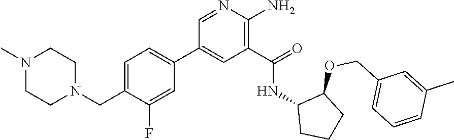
C1=C(CN2CCN(C)CC2)C(F)=CC(C2=CC(C(=O)NC3CCCC3OCC3=CC=CC(C)=C3)=C(N)N=C2)=C1
